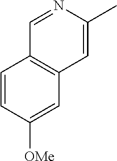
C1=CC([OMe])=CC2=C1C=NC(C)=C2
